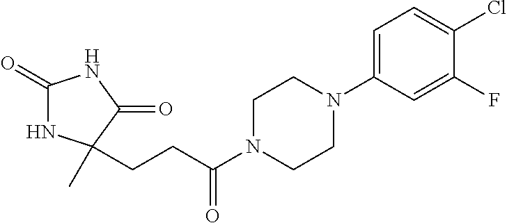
C1(=O)NC(C)(CCC(N2CCN(C3=CC=C(Cl)C(F)=C3)CC2)=O)C(=O)N1
